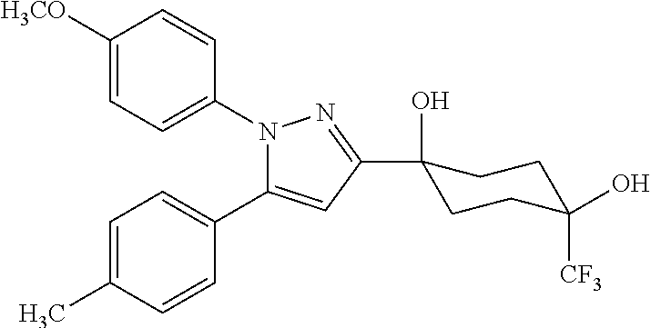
C1=C(C)C=CC(C2=CC(C3(O)CCC(O)([CF3])CC3)=NN2C2=CC=C([H3CO])C=C2)=C1
